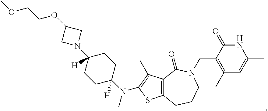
C12=C(C(C)=C(N(C)C3([H])CCC([H])(N4CC(OCCOC)C4)CC3)S1)C(=O)N(CC1=C(C)C=C(C)NC1=O)CCC2
